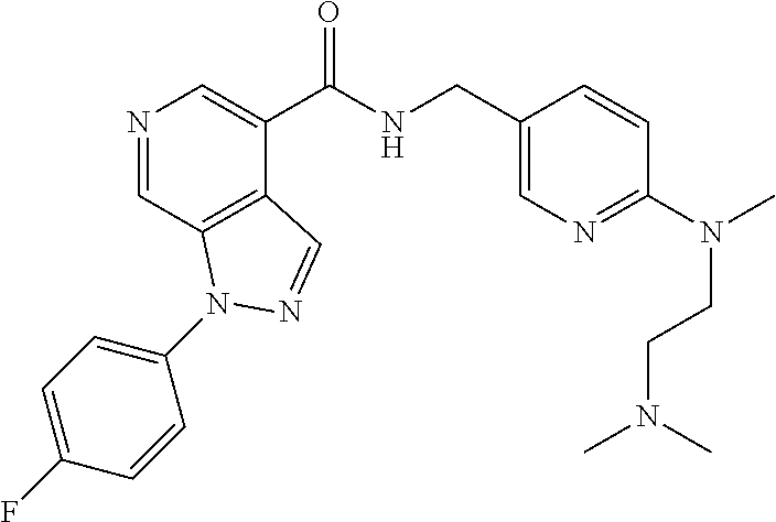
N1=CC2=C(C(C(NCC3=CN=C(N(C)CCN(C)C)C=C3)=O)=C1)C=NN2C1=CC=C(F)C=C1
